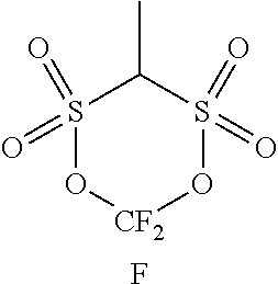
S1(=O)(=O)O[CF2]OS(=O)(=O)C1C.F
